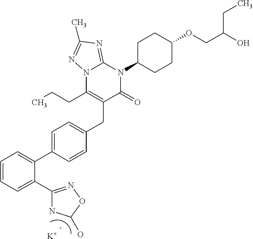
C1=CC=C(C2=NOC(O)N2)C(C2=CC=C(CC3=C(CCC)N4C(=NC(C)=N4)N(C4CCC(OCC(CC)O)CC4)C3=O)C=C2)=C1.[K]
